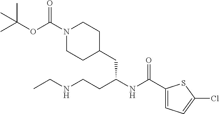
N1(C(OC(C)(C)C)=O)CCC(CC(NC(C2=CC=C(Cl)S2)=O)CCNCC)CC1
